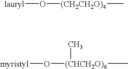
[lauryl]O[(CH2CH2O)4]C.[myristyl]O[(CHCH2O)6](C)C
